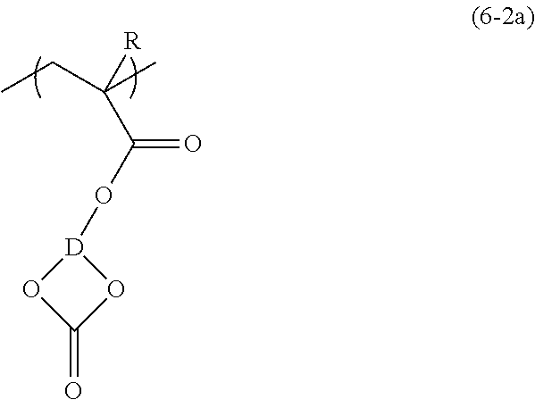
O(C(=O)C([R])(C)CC)[D]1OC(=O)O1
